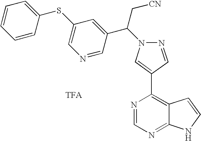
N1=CC(C2=C3C(=NC=N2)NC=C3)=CN1C(C[CN])C1=CC(SC2=CC=CC=C2)=CN=C1.[TFA]
